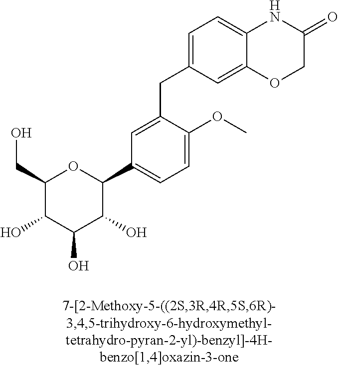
C1(CO)C(O)C(O)C(O)C(C2=CC=C(OC)C(CC3=CC=C4C(=C3)OCC(=O)N4)=C2)O1
